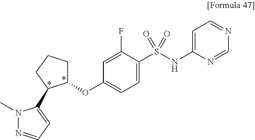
C1=C(F)C(S(NC2=CC=NC=N2)(=O)=O)=CC=C1OC1CCCC1C1=CC=NN1C
